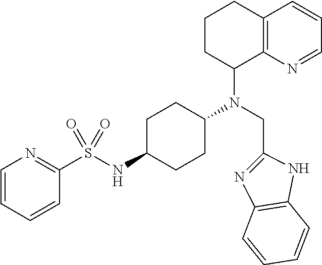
C12=C(N=CC=C1)C(N(CC1=NC3=C(N1)C=CC=C3)C1CCC(NS(C3=NC=CC=C3)(=O)=O)CC1)CCC2
